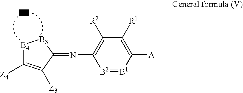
C1(N=C2[B3][B4]C([Z4])=C2[Z3])=C([R2])C([R1])=C([A])[B1]=[B2]1
